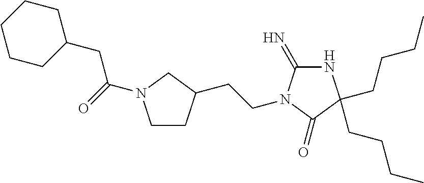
C1CC(CCN2C(=N)NC(CCCC)(CCCC)C2=O)CN1C(CC1CCCCC1)=O
